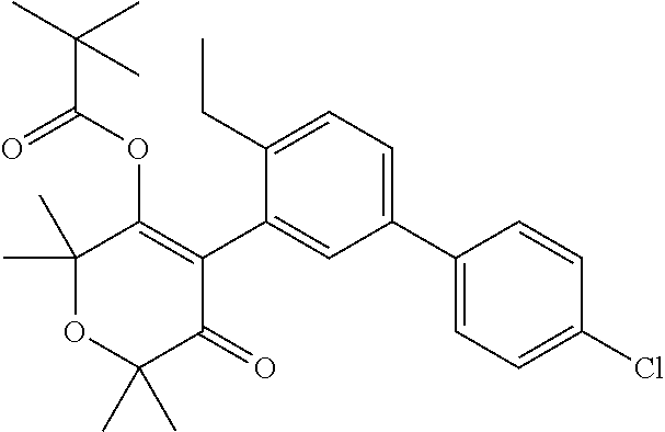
C1(C)(C)OC(C)(C)C(=O)C(C2=CC(C3=CC=C(Cl)C=C3)=CC=C2CC)=C1OC(C(C)(C)C)=O
